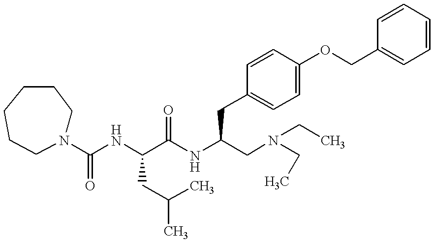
C1=CC=CC=C1COC1=CC=C(CC(NC(C(NC(=O)N2CCCCCC2)CC(C)C)=O)CN(CC)CC)C=C1
